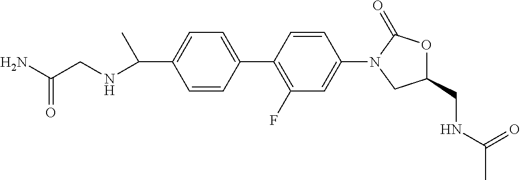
CC(C1=CC=C(C2=C(F)C=C(N3CC(CNC(C)=O)OC3=O)C=C2)C=C1)NCC(N)=O
